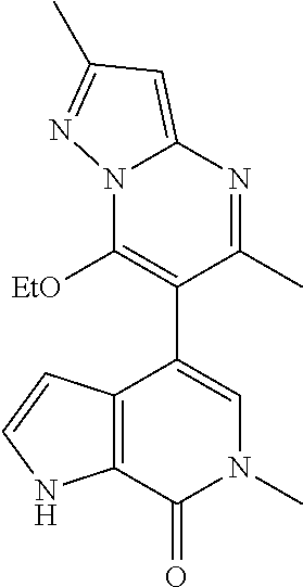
[EtO]C1=C(C2=CN(C)C(=O)C3=C2C=CN3)C(C)=NC2=CC(C)=NN12
